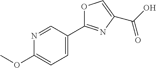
C1(OC)=CC=C(C2=NC(C(O)=O)=CO2)C=N1
